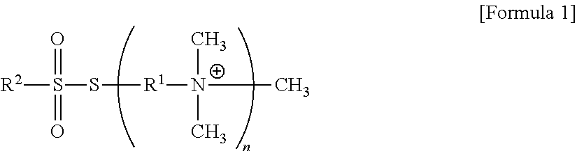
[R2]S(S[R1][N+](C)(C)C)(=O)=O
